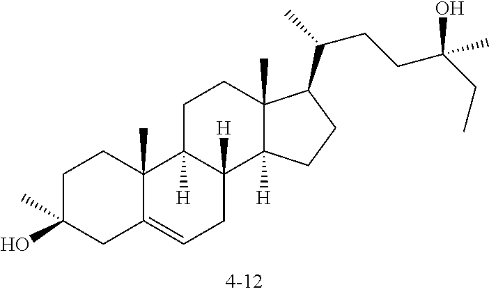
C1C(O)(C)CC2=CCC3([H])C([H])(C2(C)C1)CCC1(C)C3([H])CCC1C(CCC(O)(C)CC)C
